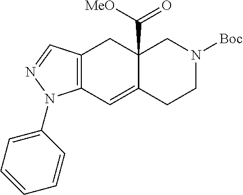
C12(C(=O)[MeO])C(=CC3=C(C1)C=NN3C1=CC=CC=C1)CCN([Boc])C2
